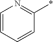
C1=CC=CC(*)=N1
